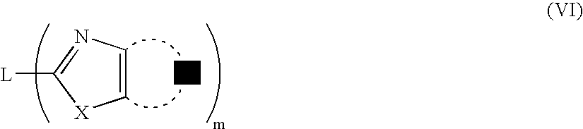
[L]C1=NC=C[X]1
